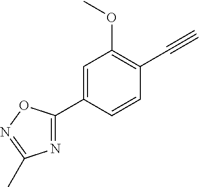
C1=C(C2=NC(C)=NO2)C=CC(C#C)=C1OC
